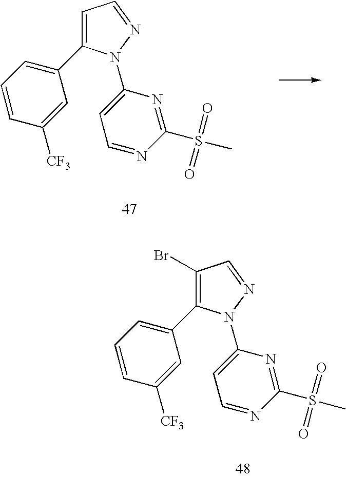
C1=C(C2=CC=CC([CF3])=C2)N(C2=CC=NC(S(C)(=O)=O)=N2)N=C1.C1(Br)=C(C2=CC=CC([CF3])=C2)N(C2=CC=NC(S(C)(=O)=O)=N2)N=C1
